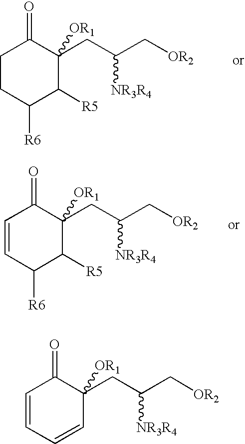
C1([R6])C([R5])C(CC(C[OR2])[NR3R4])([OR1])C(=O)CC1.C1([R6])C([R5])C(CC(C[OR2])[NR3R4])([OR1])C(=O)C=C1.C1=CC(CC(C[OR2])[NR3R4])([OR1])C(=O)C=C1
